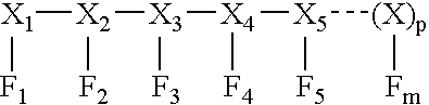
[X1]([X2]([X3]([X4]([X5]([(X)p][Fm])[F5])[F4])[F3])[F2])[F1]
